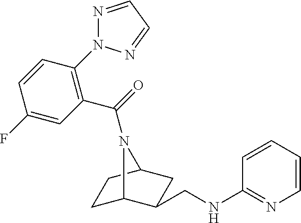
C1(NCC2C3CCC(C2)N3C(=O)C2=C(N3N=CC=N3)C=CC(F)=C2)=NC=CC=C1
